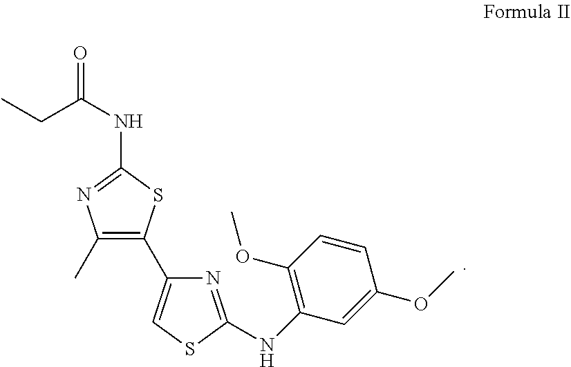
CCC(NC1=NC(C)=C(C2=CSC(NC3=C(OC)C=CC(OC)=C3)=N2)S1)=O
